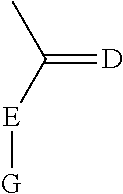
C(=[D])([E][G])C
